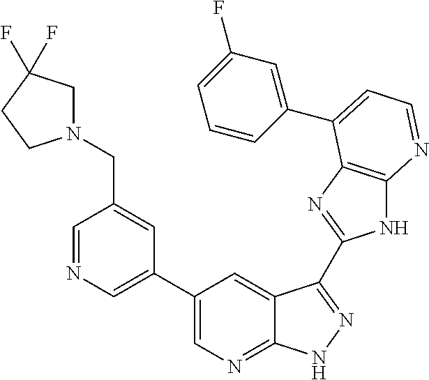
C1=NC=C(C2=CN=C3C(=C2)C(C2=NC4=C(N2)N=CC=C4C2=CC(F)=CC=C2)=NN3)C=C1CN1CC(F)(F)CC1
